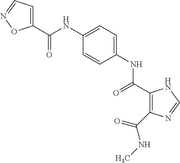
C(NC1=CC=C(NC(=O)C2=C(C(NC)=O)N=CN2)C=C1)(=O)C1=CC=NO1
